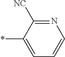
N1=C([NC])C(*)=CC=C1
